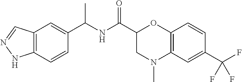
C1=CC2=C(C=C1C(F)(F)F)N(C)CC(C(NC(C1=CC3=C(C=C1)NN=C3)C)=O)O2
